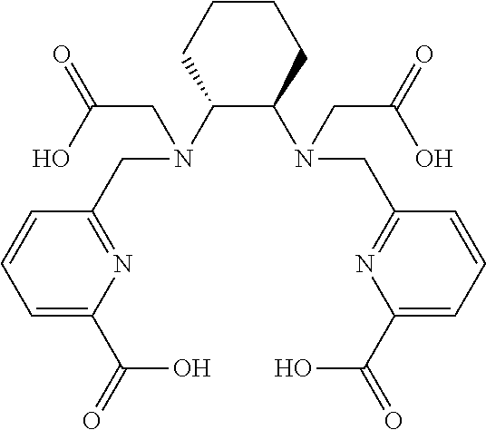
C1=CC(CN(C2C(N(CC3=NC(C(=O)O)=CC=C3)CC(=O)O)CCCC2)CC(=O)O)=NC(C(=O)O)=C1
